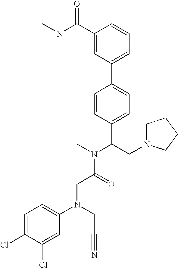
C(C(N(C)C(CN1CCCC1)C1=CC=C(C2=CC=CC(C(NC)=O)=C2)C=C1)=O)N(C1=CC=C(Cl)C(Cl)=C1)CC#N
